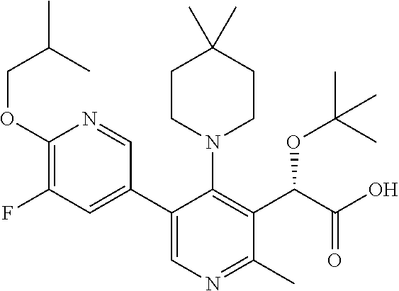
CC(C)COC1=C(F)C=C(C2=CN=C(C)C(C(C(O)=O)OC(C)(C)C)=C2N2CCC(C)(C)CC2)C=N1
